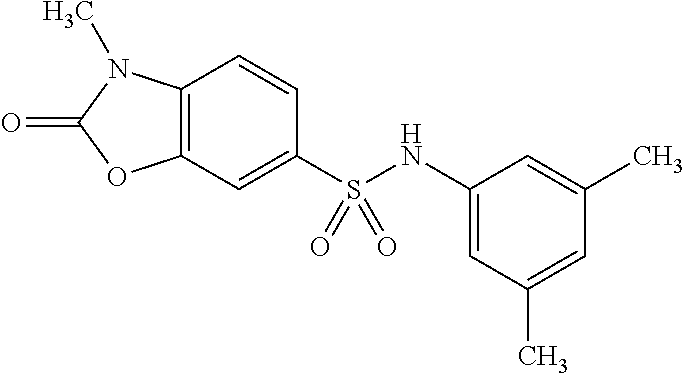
C12=C(N(C)C(=O)O1)C=CC(S(NC1=CC(C)=CC(C)=C1)(=O)=O)=C2
